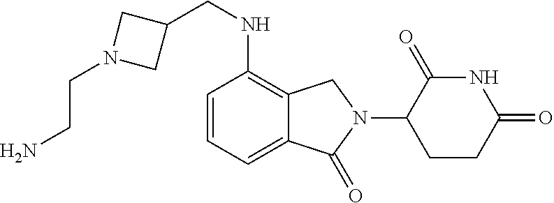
N1C(=O)C(N2CC3=C(NCC4CN(CCN)C4)C=CC=C3C2=O)CCC1=O
